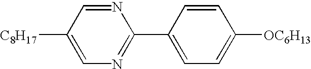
C1([C8H17])=CN=C(C2=CC=C([OC6H13])C=C2)N=C1
